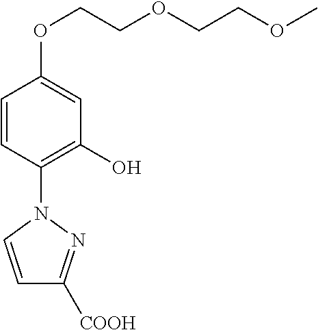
C1=CC(N2C=CC([COOH])=N2)=C(O)C=C1OCCOCCOC
